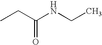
CCC(NCC)=O
